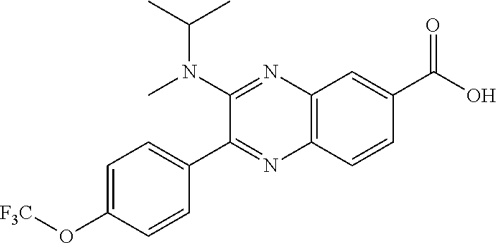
C12=C(C=CC(C(O)=O)=C1)N=C(C1=CC=C(O[F3C])C=C1)C(N(C(C)C)C)=N2
